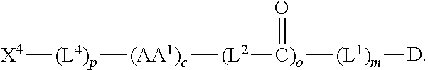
[X4][(L4)p][(AA1)c][(L2][C)o](=O)[(L1)m][D]
